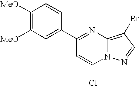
C1(C2=NC3=C(Br)C=NN3C(Cl)=C2)=CC([MeO])=C([MeO])C=C1
